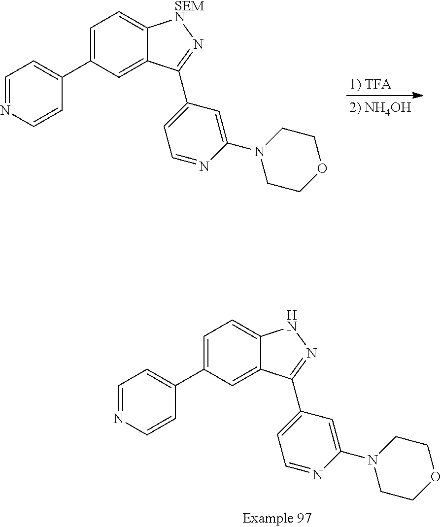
C1=C(C2=CC=NC=C2)C=C2C(=C1)[SEMN]N=C2C1=CC=NC(N2CCOCC2)=C1.C1=C(C2=CC=NC=C2)C=C2C(=C1)NN=C2C1=CC=NC(N2CCOCC2)=C1
